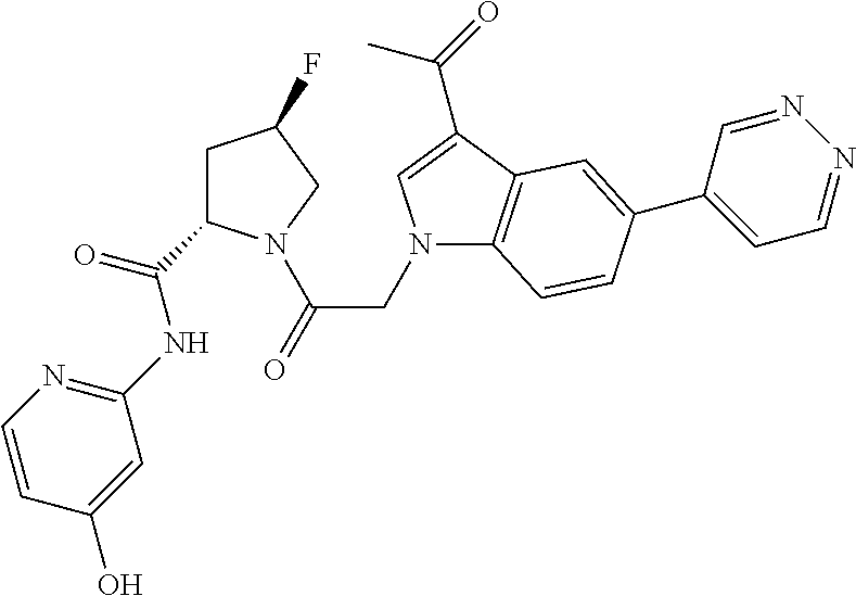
C1=CC(O)=CC(NC(C2CC(F)CN2C(=O)CN2C3=C(C(C(C)=O)=C2)C=C(C2=CC=NN=C2)C=C3)=O)=N1
